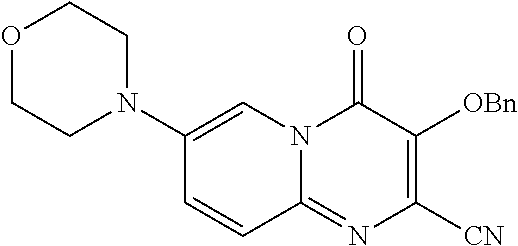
O1CCN(C2=CN3C(=NC([CN])=C([OBn])C3=O)C=C2)CC1
